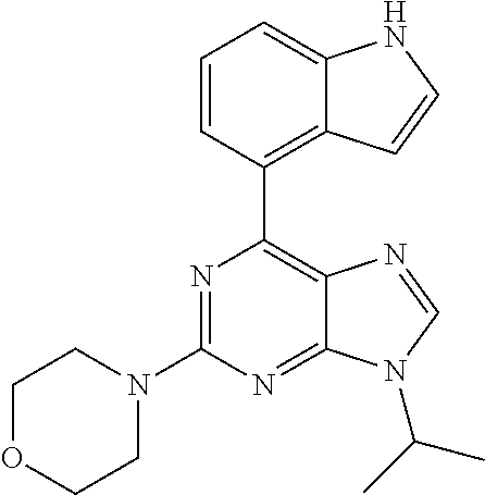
N1=C(N2CCOCC2)N=C2C(=C1C1=C3C(=CC=C1)NC=C3)N=CN2C(C)C
